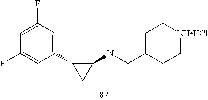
C1=C(F)C=C(C2CC2NCC2CC[NHHCl]CC2)C=C1F
